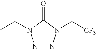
O=C1N(CC)N=NN1C[CF3]
